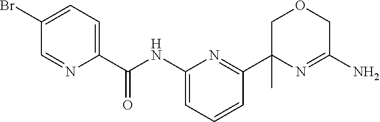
C1(Br)=CC=C(C(NC2=CC=CC(C3(C)N=C(N)COC3)=N2)=O)N=C1
